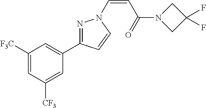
C1([F3C])=CC([CF3])=CC(C2=NN(C=CC(=O)N3CC(F)(F)C3)C=C2)=C1
